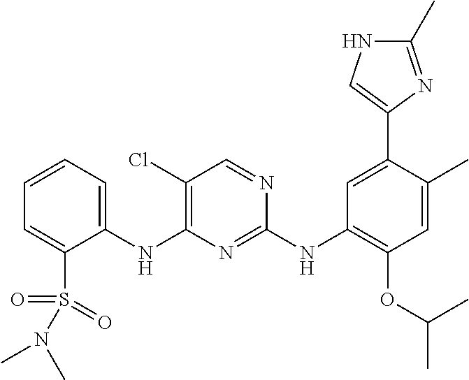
C1(NC2=C(Cl)C=NC(NC3=C(OC(C)C)C=C(C)C(C4=CNC(C)=N4)=C3)=N2)=CC=CC=C1S(=O)(=O)N(C)C
